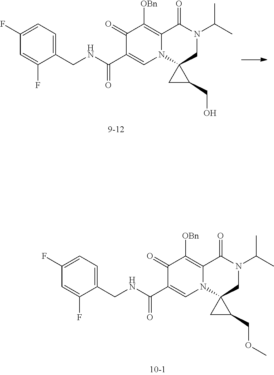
C1(F)=CC=C(CNC(=O)C2=CN3C(=C([OBn])C2=O)C(=O)N(C(C)C)CC32CC2CO)C(F)=C1.C1(F)=CC=C(CNC(=O)C2=CN3C(=C([OBn])C2=O)C(=O)N(C(C)C)CC32CC2COC)C(F)=C1
